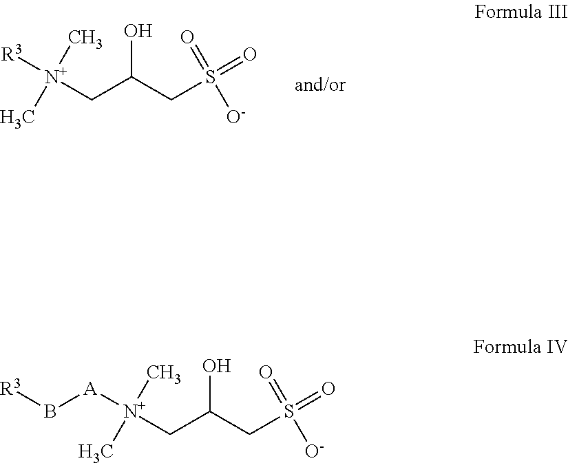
OC(CS(=O)(=O)[O-])C[N+]([R3])(C)C.OC(CS(=O)(=O)[O-])C[N+]([A]B[R3])(C)C
